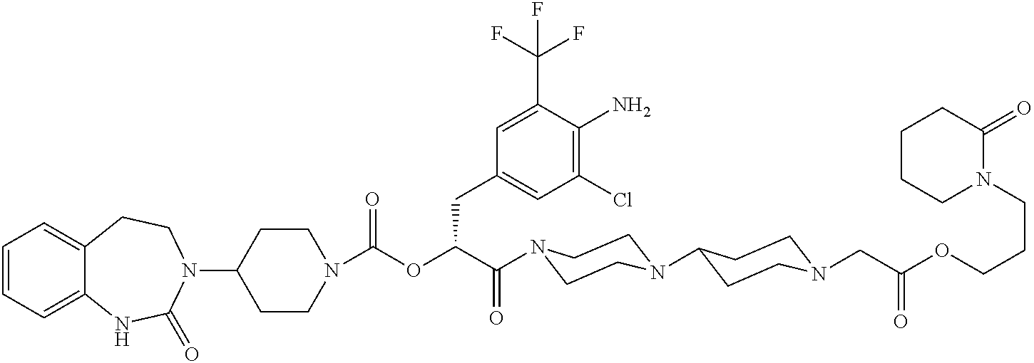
C1(N2CCC3=CC=CC=C3NC2=O)CCN(C(OC(C(=O)N2CCN(C3CCN(CC(OCCCN4C(=O)CCCC4)=O)CC3)CC2)CC2=CC(Cl)=C(N)C(C(F)(F)F)=C2)=O)CC1
